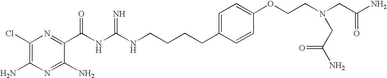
C1(Cl)=C(N)N=C(N)C(C(NC(NCCCCC2=CC=C(OCCN(CC(N)=O)CC(N)=O)C=C2)=N)=O)=N1
